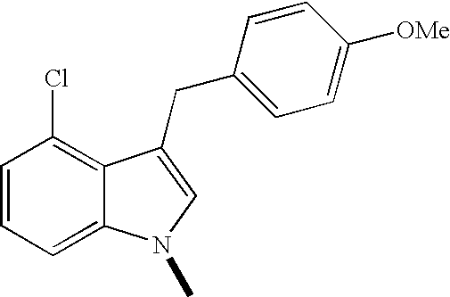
C1=CC=C2C(=C1Cl)C(CC1=CC=C([OMe])C=C1)=CN2C
